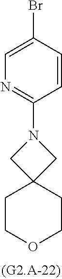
C1=C(Br)C=CC(N2CC3(C2)CCOCC3)=N1
